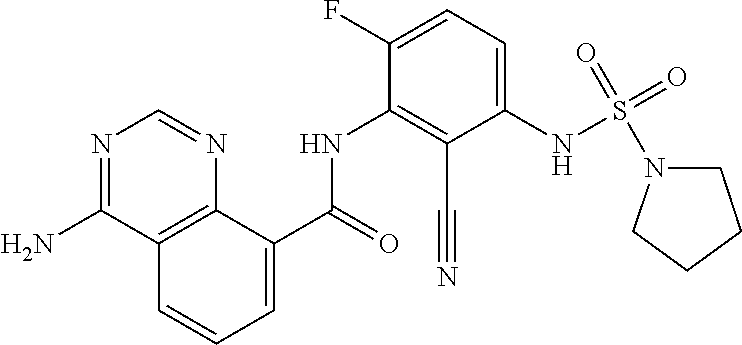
O=C(NC1=C(C#N)C(NS(=O)(=O)N2CCCC2)=CC=C1F)C1=CC=CC2=C1N=CN=C2N
